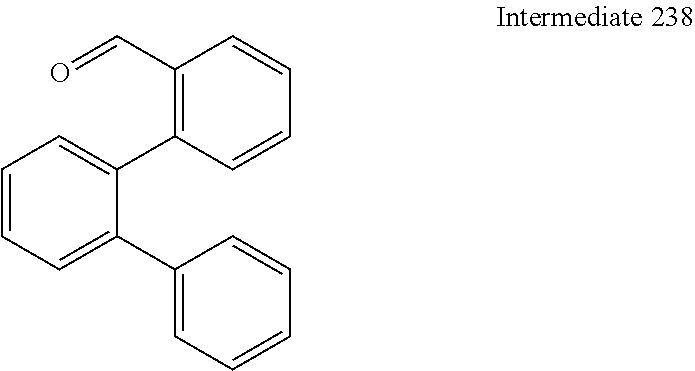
O=CC1=C(C2=CC=CC=C2C2=CC=CC=C2)C=CC=C1
